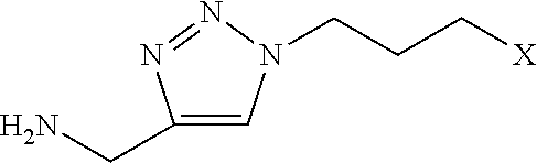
C1(CN)=CN(CCC[X])N=N1
